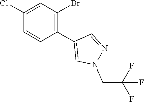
C1(C2=CN(CC(F)(F)F)N=C2)=C(Br)C=C(Cl)C=C1
